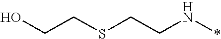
OCCSCCN*
